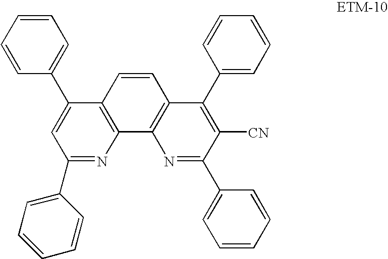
C1=CC=CC(C2=CC(C3=CC=CC=C3)=NC3=C2C=CC2=C3N=C(C3=CC=CC=C3)C([CN])=C2C2=CC=CC=C2)=C1
